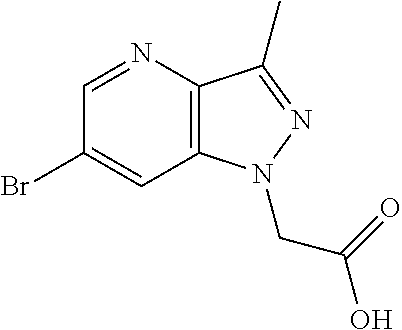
C1(Br)=CC2=C(C(C)=NN2CC(=O)O)N=C1
